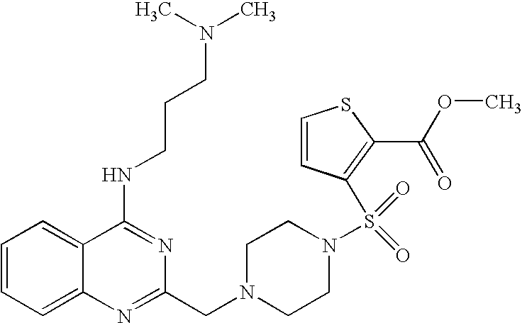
C1=CC=C2C(=C1)C(NCCCN(C)C)=NC(CN1CCN(S(=O)(=O)C3=C(C(OC)=O)SC=C3)CC1)=N2
